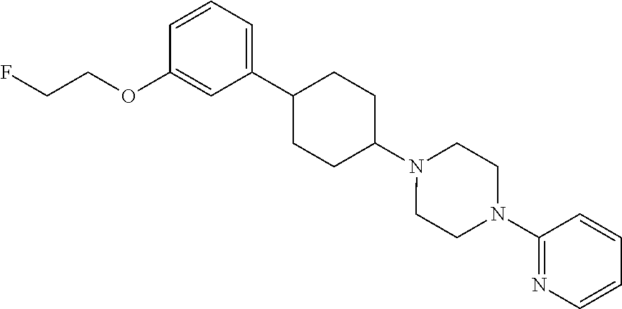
C1(C2CCC(N3CCN(C4=NC=CC=C4)CC3)CC2)=CC=CC(OCCF)=C1
